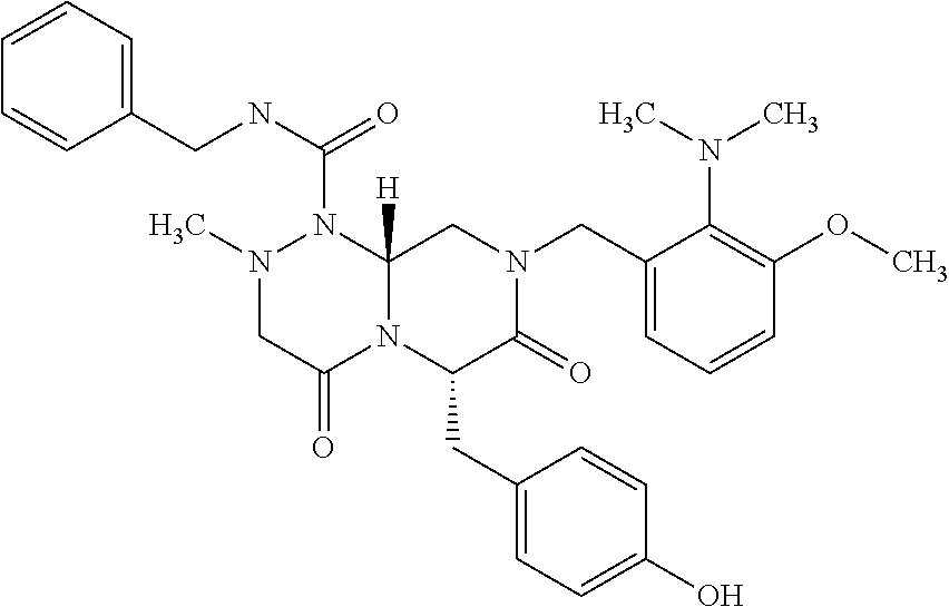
C1=CC=C(CNC(=O)N2N(C)CC(=O)N3C2([H])CN(CC2=CC=CC(OC)=C2N(C)C)C(=O)C3CC2=CC=C(O)C=C2)C=C1
